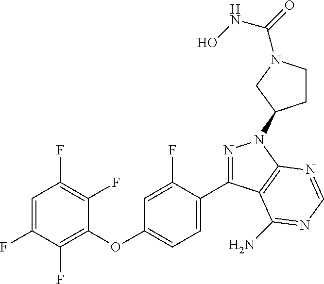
C1(OC2=CC=C(C3=NN(C4CCN(C(=O)NO)C4)C4=C3C(N)=NC=N4)C(F)=C2)=C(F)C(F)=CC(F)=C1F
